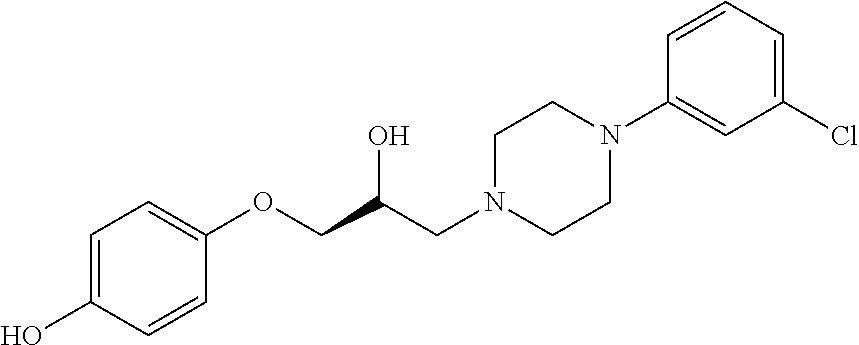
C1=C(O)C=CC(OCC(CN2CCN(C3=CC(Cl)=CC=C3)CC2)O)=C1
